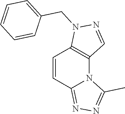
C1=CC2=NN=C(C)N2C2=C1N(CC1=CC=CC=C1)N=C2
